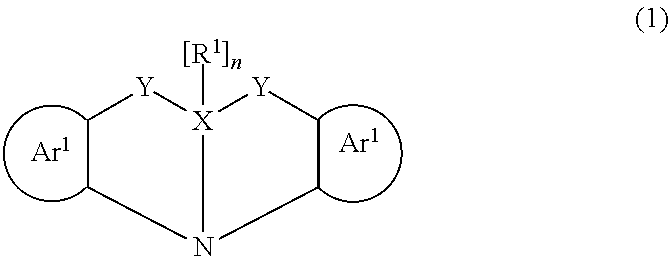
[X]12([R1])[Y]CCN1CC[Y]2
